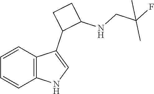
C12=C(NC=C1C1C(NCC(F)(C)C)CC1)C=CC=C2
